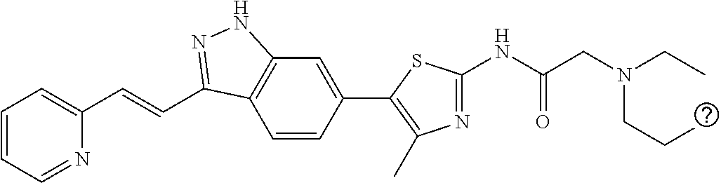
C1=CC=NC(C=CC2=NNC3=C2C=CC(C2=C(C)N=C(NC(CN(CCC)CC)=O)S2)=C3)=C1
